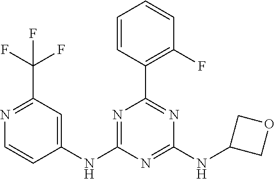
C1(NC2=CC(C(F)(F)F)=NC=C2)=NC(C2=C(F)C=CC=C2)=NC(NC2COC2)=N1
